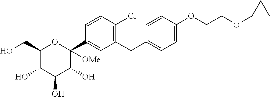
C1=CC(Cl)=C(CC2=CC=C(OCCOC3CC3)C=C2)C=C1C1([OMe])C(O)C(O)C(O)C(CO)O1
